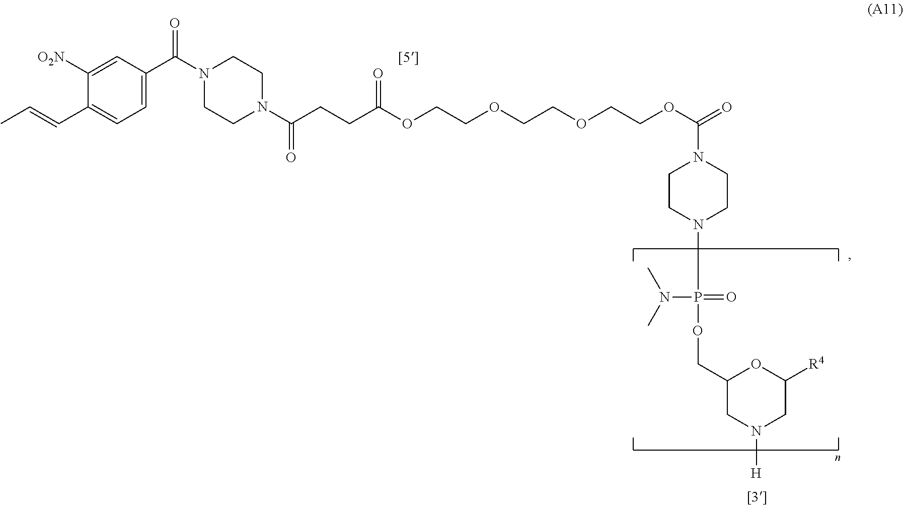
C1(C=CC)=CC=C(C(N2CCN(C(CCC(OCCOCCOCCOC(=O)N3CCN(P(OCC4CN([H])CC([R4])O4)(=O)N(C)C)CC3)=O)=O)CC2)=O)C=C1[O2N]
